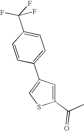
C1(C(C)=O)=CC(C2=CC=C(C(F)(F)F)C=C2)=CS1
